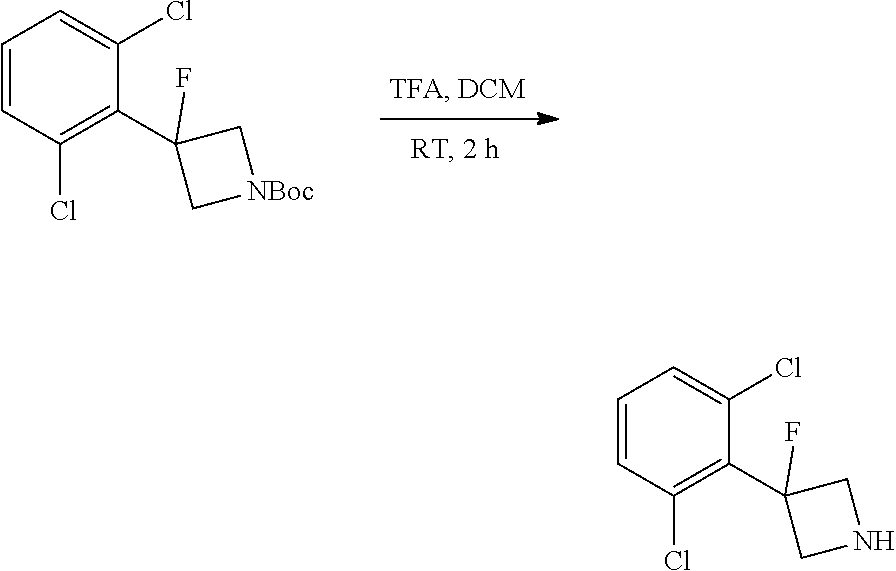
C1=CC(Cl)=C(C2(F)C[NBoc]C2)C(Cl)=C1.C1=CC(Cl)=C(C2(F)CNC2)C(Cl)=C1
